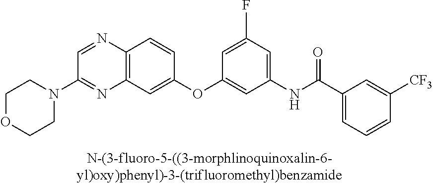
C12=C(C=C(OC3=CC(NC(C4=CC=CC([CF3])=C4)=O)=CC(F)=C3)C=C1)N=C(N1CCOCC1)C=N2
